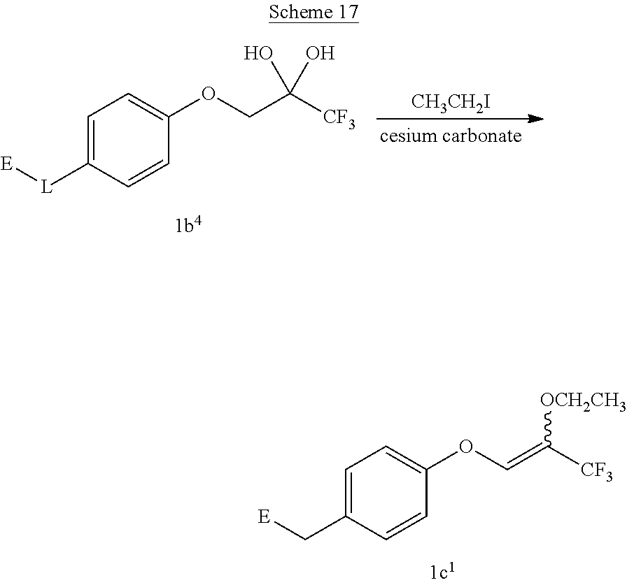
C1(OC=C([CF3])[OCH2CH3])=CC=C(C[E])C=C1.C1(OCC([CF3])(O)O)=CC=C([L][E])C=C1.[CH3CH2I]
